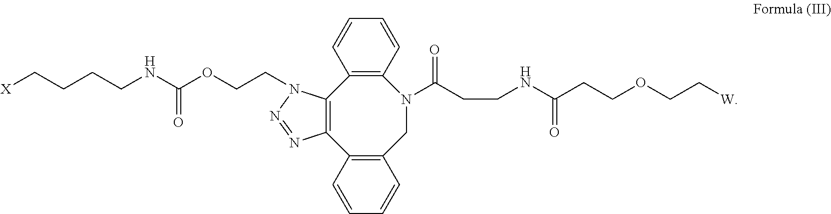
C12=C(C3=C(CN(C(=O)CCNC(CCOCC[W])=O)C4=C1C=CC=C4)C=CC=C3)N=NN2CCOC(NCCCC[X])=O
